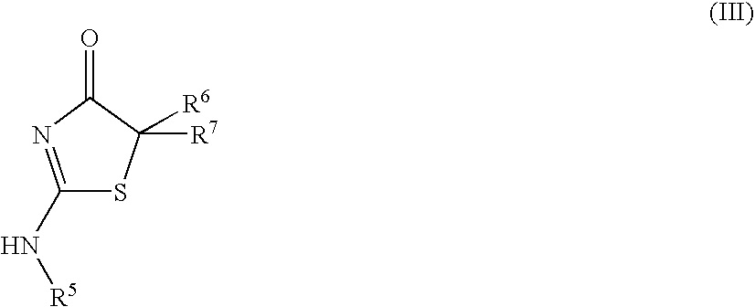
C1(N[R5])=NC(=O)C([R6])([R7])S1
